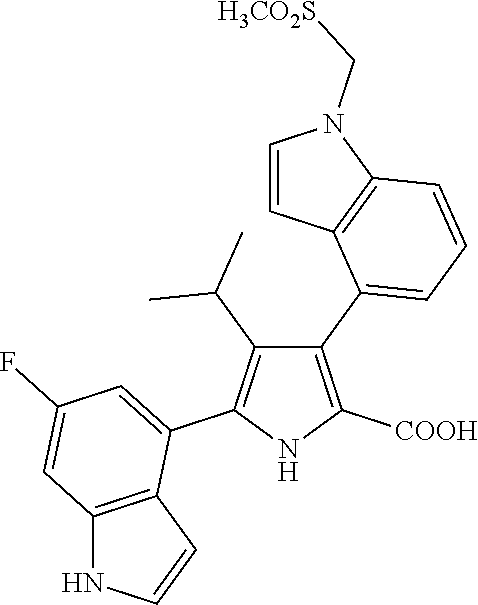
C1(C2=CC=CC3=C2C=CN3C[H3CO2S])=C([COOH])NC(C2=CC(F)=CC3=C2C=CN3)=C1C(C)C
